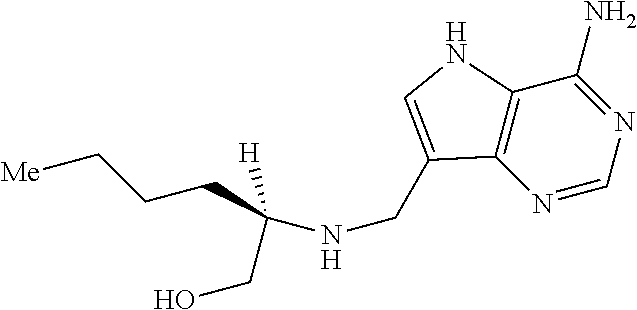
N1=CN=C(N)C2=C1C(CNC([H])(CCC[Me])CO)=CN2
